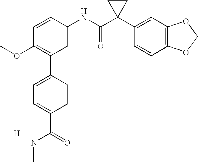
C1=CC(NC(C2(C3=CC4=C(C=C3)OCO4)CC2)=O)=CC(C2=CC=C(C(=O)NC)C=C2)=C1OC.[H]
